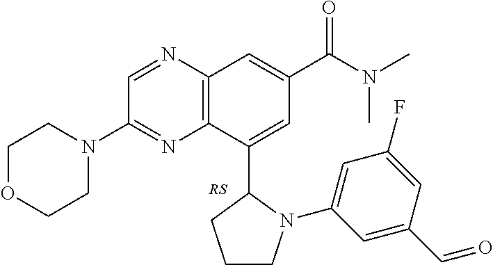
C12=C(N=CC(N3CCOCC3)=N1)C=C(C(=O)N(C)C)C=C2C1CCCN1C1=CC(F)=CC(C=O)=C1.[RS]
